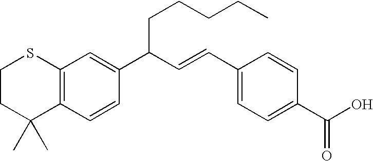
C12=C(C=CC(C(C=CC3=CC=C(C(O)=O)C=C3)CCCCC)=C1)C(C)(C)CCS2
